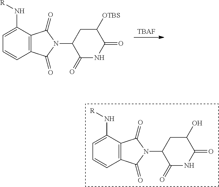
C12=C(C(N[R])=CC=C1)C(=O)N(C1C(=O)NC(=O)C(O)C1)C2=O.[TBAF].C12=C(C(N[R])=CC=C1)C(=O)N(C1C(=O)NC(=O)C([OTBS])C1)C2=O
